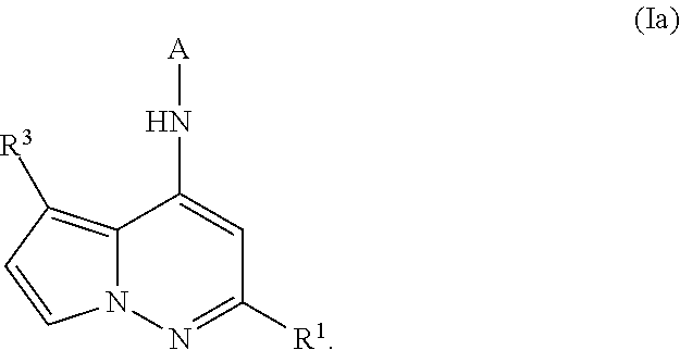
C12=C([R3])C=CN1N=C([R1])C=C2N[A]
